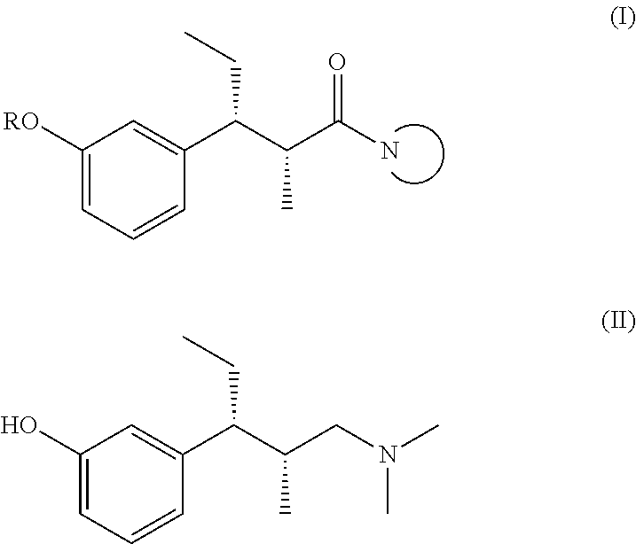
C1([RO])=CC=CC(C(C(C(N)=O)C)CC)=C1.C1(O)=CC=CC(C(C(CN(C)C)C)CC)=C1
